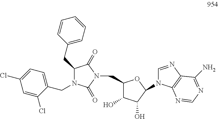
C1(CC2=CC=CC=C2)N(CC2=CC=C(Cl)C=C2Cl)C(=O)N(CC2C(O)C(O)C(N3C=NC4=C3N=CN=C4N)O2)C1=O
